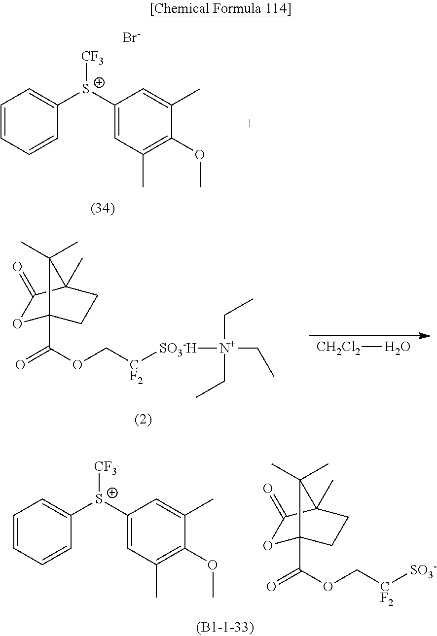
[CH2Cl2]O.O1C2(C(OC[CF2][SO3-H][N+](CC)(CC)CC)=O)CCC(C)(C1=O)C2(C)C.[Br-].[CF3][S+](C1=CC(C)=C(OC)C(C)=C1)C1=CC=CC=C1.[CF3][S+](C1=CC(C)=C(OC)C(C)=C1)C1=CC=CC=C1.O1C2(C(OC[CF2][SO3-])=O)CCC(C)(C1=O)C2(C)C
